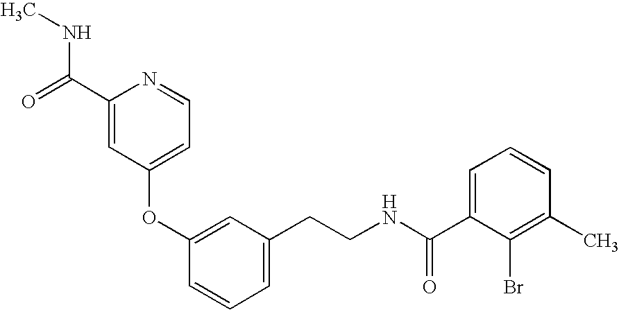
C1(OC2=CC(CCNC(=O)C3=CC=CC(C)=C3Br)=CC=C2)=CC=NC(C(NC)=O)=C1
